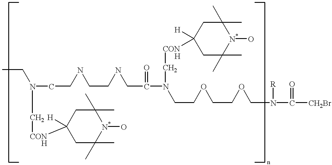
N(C[CON]C1([H])CC(C)(C)[N*](O)C(C)(C)C1)(CC)CCNCCNCC(N(C[CON]C1([H])CC(C)(C)[N*](O)C(C)(C)C1)CCOCCOCN(C([CH2Br])=O)[R])=O.[H].[H]
